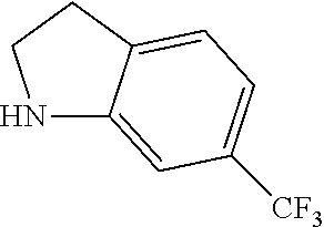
N1C2=CC([CF3])=CC=C2CC1
